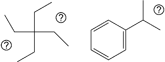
C(C(CC)(CC)CC)C.C1=C(C(C)C)C=CC=C1
